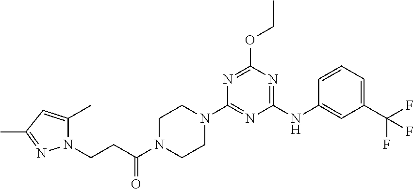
N1(CCC(N2CCN(C3=NC(NC4=CC(C(F)(F)F)=CC=C4)=NC(OCC)=N3)CC2)=O)C(C)=CC(C)=N1
